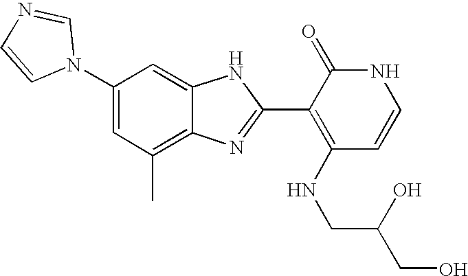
C1(C)=C2C(=CC(N3C=NC=C3)=C1)NC(C1=C(NCC(CO)O)C=CNC1=O)=N2
